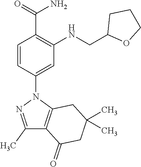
C1=CC(N2C3=C(C(C)=N2)C(=O)CC(C)(C)C3)=CC(NCC2OCCC2)=C1C(N)=O
